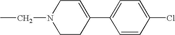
C1(C2=CC=C(Cl)C=C2)=CCN(CC)CC1
